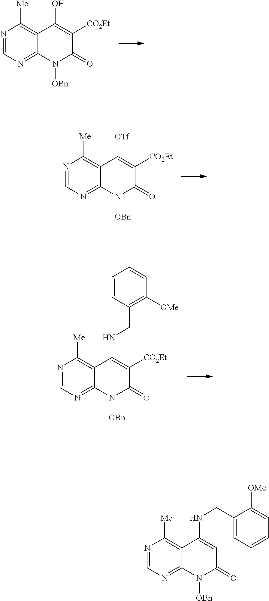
N1=CN=C2C(=C1[Me])C(O)=C([CO2Et])C(=O)N2[OBn].N1=CN=C2C(=C1[Me])C([OTf])=C([CO2Et])C(=O)N2[OBn].N1=CN=C2C(=C1[Me])C(NCC1=C([OMe])C=CC=C1)=C([CO2Et])C(=O)N2[OBn].N1=CN=C2C(=C1[Me])C(NCC1=CC=CC=C1[OMe])=CC(=O)N2[OBn]
